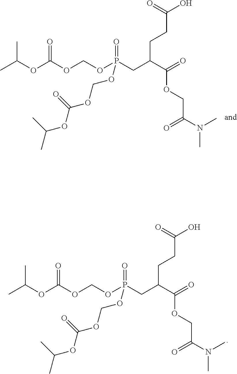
CC(OC(OCOP(CC(C(=O)OCC(N(C)C)=O)CCC(=O)O)(=O)OCOC(OC(C)C)=O)=O)C.CC(OC(OCOP(CC(C(=O)OCC(N(C)C)=O)CCC(=O)O)(=O)OCOC(OC(C)C)=O)=O)C
